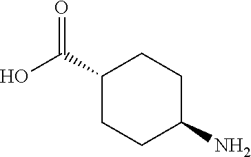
C1(C(O)=O)CCC(N)CC1
